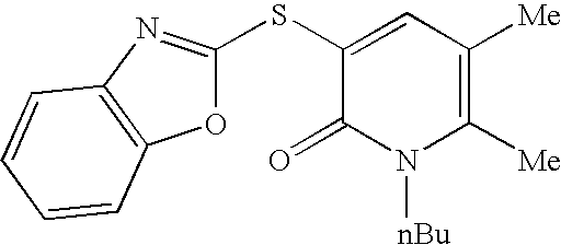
S(C1=CC([Me])=C([Me])N([nBu])C1=O)C1=NC2=C(O1)C=CC=C2
